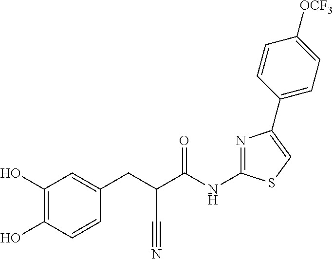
C1(O)=C(O)C=CC(CC(C(NC2=NC(C3=CC=C([OCF3])C=C3)=CS2)=O)C#N)=C1
